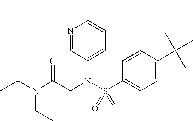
CCN(CC)C(CN(S(C1=CC=C(C(C)(C)C)C=C1)(=O)=O)C1=CC=C(C)N=C1)=O
